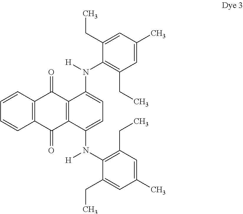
C1=CC2=C(C=C1)C(=O)C1=C(C2=O)C(N([H])C2=C(CC)C=C(C)C=C2CC)=CC=C1N(C1=C(CC)C=C(C)C=C1CC)[H]
